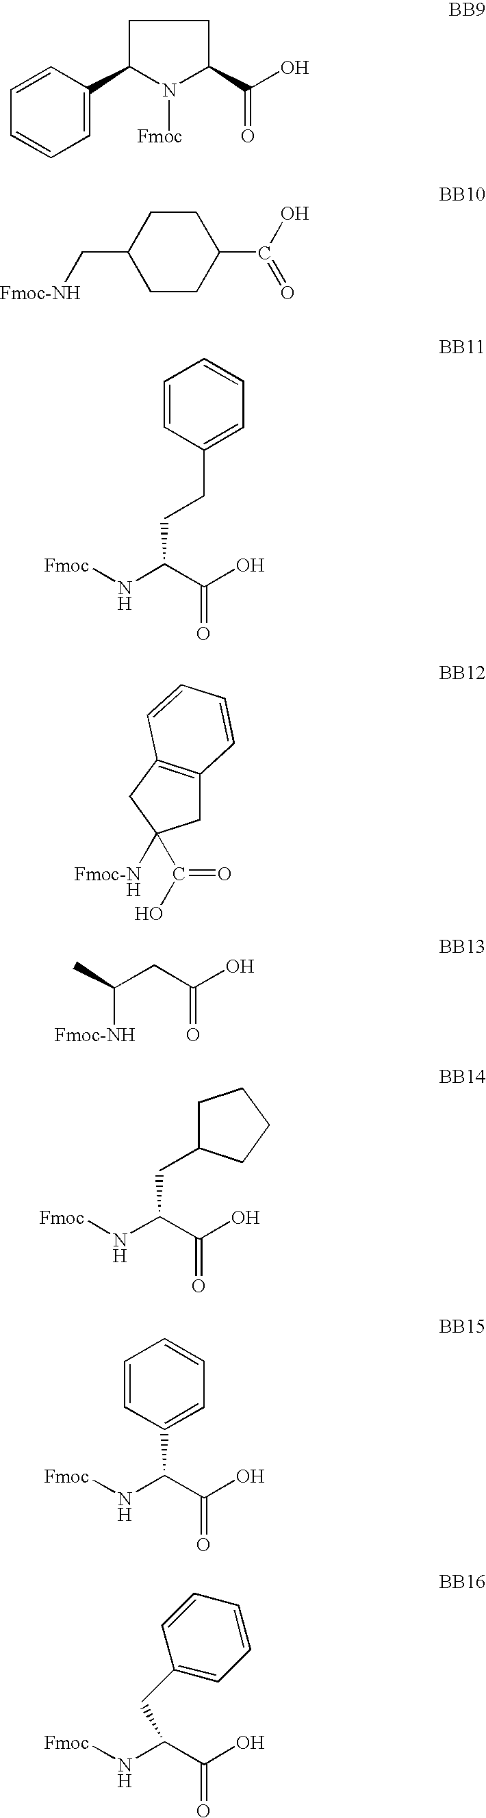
C1=CC=C(C2N([Fmoc])C(C(O)=O)CC2)C=C1.N(C(C(O)=O)CCC1=CC=CC=C1)[Fmoc].C1C2=C(CC1(C(O)=O)[Fmoc-NH])C=CC=C2.C(CC(O)=O)([Fmoc-NH])C.C1CC(C(O)=O)CCC1C[Fmoc-NH].N(C(C(O)=O)CC1CCCC1)[Fmoc].N(C(C(O)=O)C1=CC=CC=C1)[Fmoc].N(C(C(O)=O)CC1=CC=CC=C1)[Fmoc]
